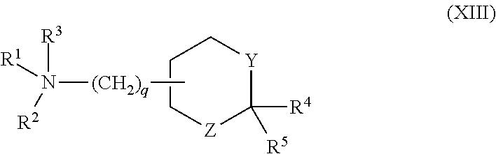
C1C[Z]C([R4])([R5])[Y]C1.N([(CH2)q]C)([R2])([R1])[R3]
